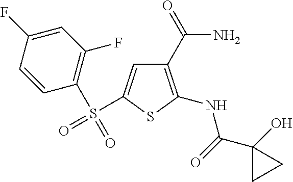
C1(C(N)=O)=C(NC(C2(O)CC2)=O)SC(S(=O)(C2=C(F)C=C(F)C=C2)=O)=C1
